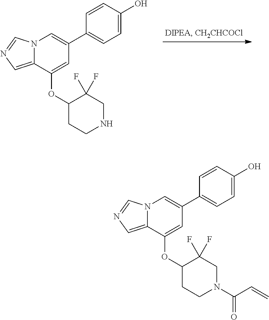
N12C(=CN=C1)C(OC1CCNCC1(F)F)=CC(C1=CC=C(O)C=C1)=C2.N12C(=CN=C1)C(OC1CCN(C(=O)C=C)CC1(F)F)=CC(C1=CC=C(O)C=C1)=C2
